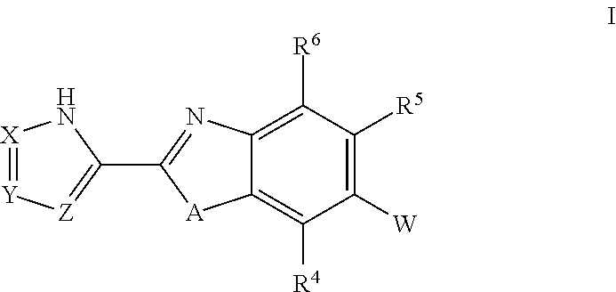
C1([R6])=C2C(=C([R4])C([W])=C1[R5])[A]C(C1=[Z][Y]=[X]N1)=N2
